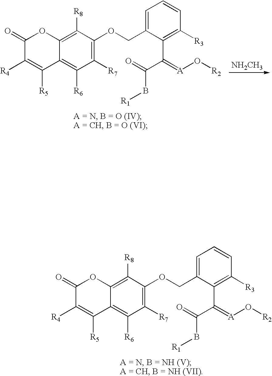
C1(=O)C([R4])=C([R5])C2=C([R6])C([R7])=C(OCC3=CC=CC([R3])=C3C(C(=O)B[R1])=[A]O[R2])C([R8])=C2O1.[NH2CH3].C1(=O)C([R4])=C([R5])C2=C([R6])C([R7])=C(OCC3=CC=CC([R3])=C3C(C(=O)B[R1])=[A]O[R2])C([R8])=C2O1
